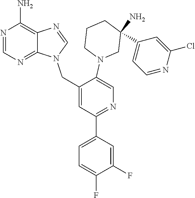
N1(CC2=CC(C3=CC=C(F)C(F)=C3)=NC=C2N2CC(N)(C3=CC=NC(Cl)=C3)CCC2)C=NC2=C(N)N=CN=C12
